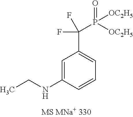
C1=C(NCC)C=CC=C1C(F)(P(=O)([OC2H5])[OC2H5])F
